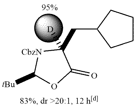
C1([tBu])OC(=O)C(CC2CCCC2)([D])[CbzN]1
